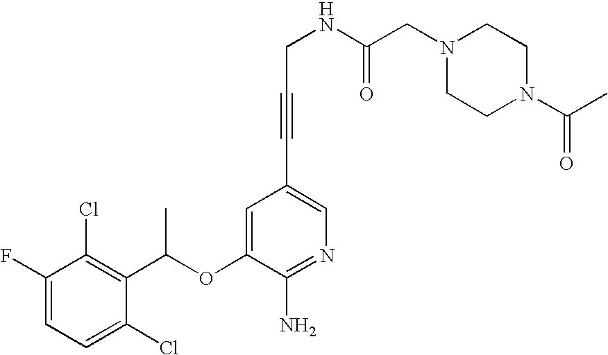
C1=C(F)C(Cl)=C(C(OC2=CC(C#CCNC(CN3CCN(C(C)=O)CC3)=O)=CN=C2N)C)C(Cl)=C1
